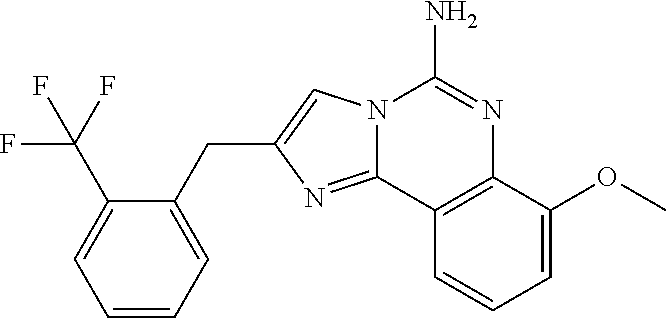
N12C(=NC(CC3=CC=CC=C3C(F)(F)F)=C1)C1=C(N=C2N)C(OC)=CC=C1
